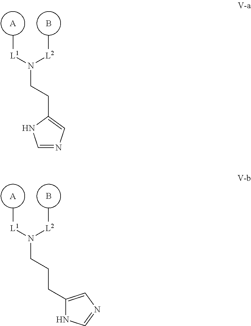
[A].C[L1]N(CCC1=CN=CN1)[L2]C.B.[A].C[L1]N(CCCC1=CN=CN1)[L2]C.B
